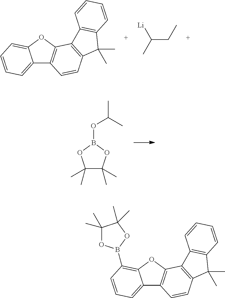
C12=CC=CC=C1OC1=C2C=CC2=C1C1=C(C2(C)C)C=CC=C1.[Li]C(CC)C.C1(C)(C)C(C)(C)OB(OC(C)C)O1.C12=CC=CC(B3OC(C)(C)C(C)(C)O3)=C1OC1=C2C=CC2=C1C1=C(C2(C)C)C=CC=C1
